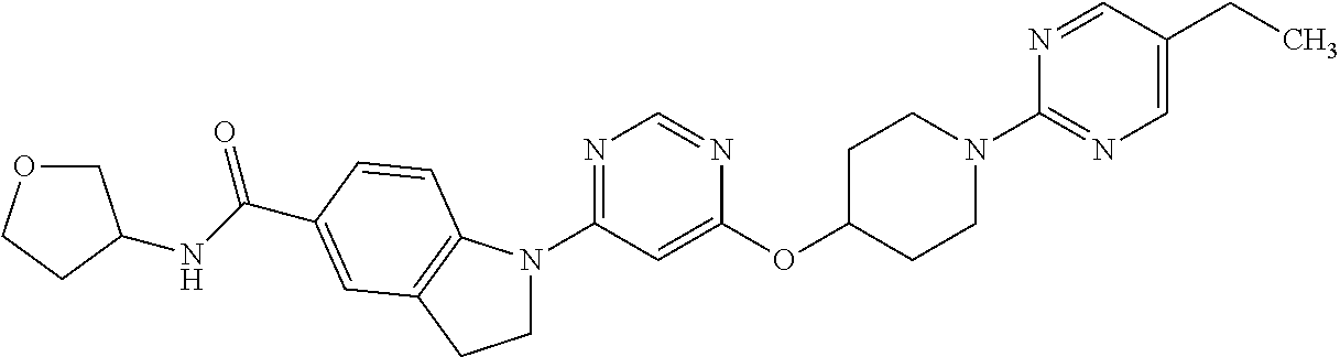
C1(OC2CCN(C3=NC=C(CC)C=N3)CC2)=CC(N2CCC3=C2C=CC(C(=O)NC2COCC2)=C3)=NC=N1
